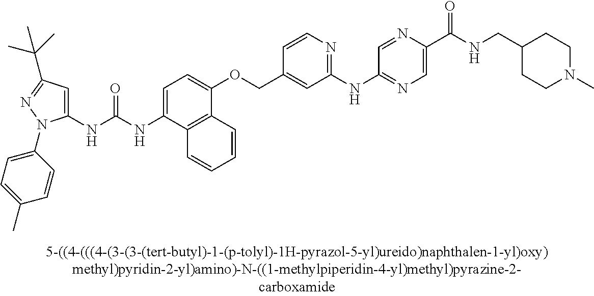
N(C(NC1=CC(C(C)(C)C)=NN1C1=CC=C(C)C=C1)=O)C1=CC=C(OCC2=CC(NC3=NC=C(C(NCC4CCN(C)CC4)=O)N=C3)=NC=C2)C2=C1C=CC=C2
